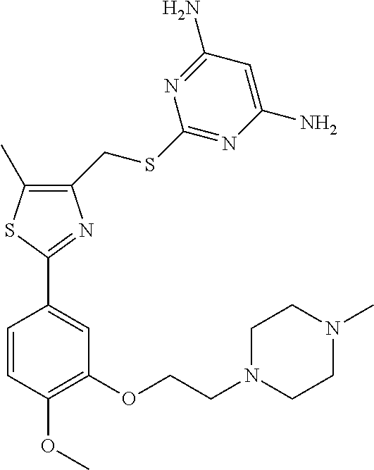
C1(CSC2=NC(N)=CC(N)=N2)=C(C)SC(C2=CC(OCCN3CCN(C)CC3)=C(OC)C=C2)=N1
